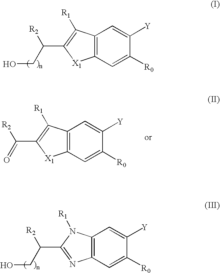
C12=C(C=C([R0])C([Y])=C1)[X1]C(C([R2])CO)=C2[R1].C12=C(C=C([R0])C([Y])=C1)N=C(C([R2])CO)N2[R1].C12=C(C=C([R0])C([Y])=C1)[X1]C(C(=O)[R2])=C2[R1]
